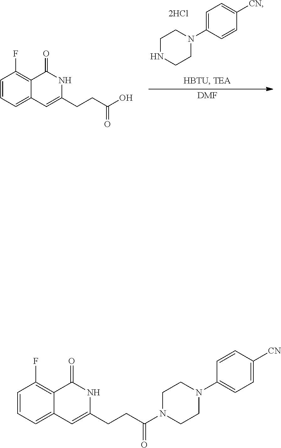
C1CNCCN1C1=CC=C([CN])C=C1.[DMF].C1(CCC(O)=O)=CC2=CC=CC(F)=C2C(=O)N1.C1CN(C(CCC2=CC3=CC=CC(F)=C3C(=O)N2)=O)CCN1C1=CC=C([CN])C=C1
